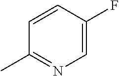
C1=CC(F)=CN=C1C
